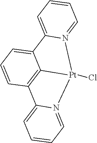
C1=C2C3=C(C=C1)C1=CC=CC=N1[Pt]3(Cl)N1=CC=CC=C21
